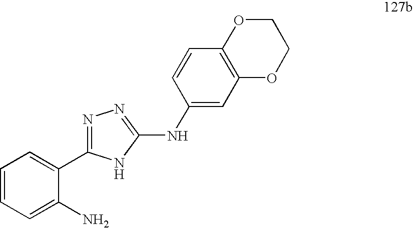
C1=CC=C(N)C(C2=NN=C(NC3=CC4=C(C=C3)OCCO4)N2)=C1
